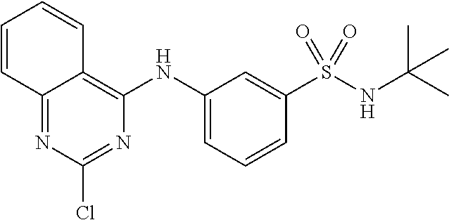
C12=NC(Cl)=NC(NC3=CC=CC(S(NC(C)(C)C)(=O)=O)=C3)=C1C=CC=C2
